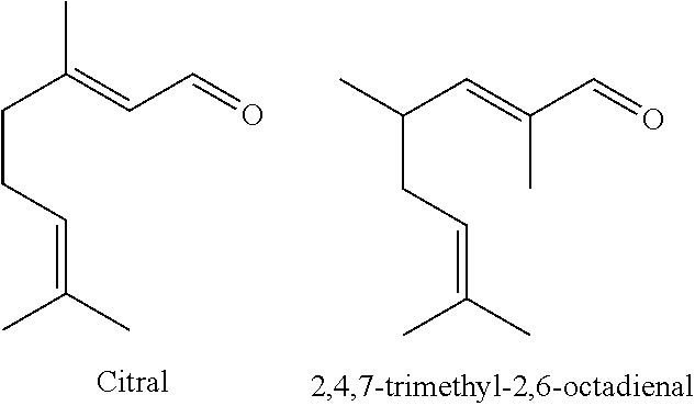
C(CC=C(C)C)(C=C(C=O)C)C.C(CC=C(C)C)C(=CC=O)C
